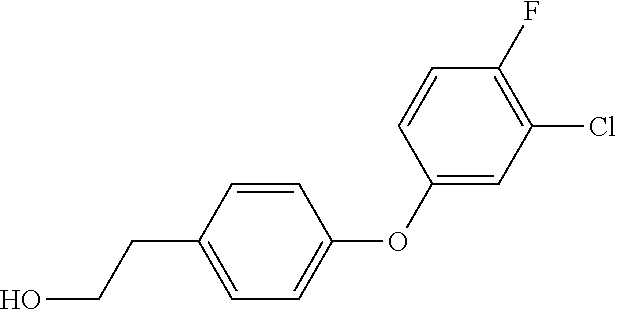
C1(CCO)=CC=C(OC2=CC(Cl)=C(F)C=C2)C=C1
